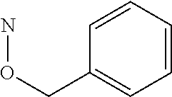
C1=CC=CC=C1CON
